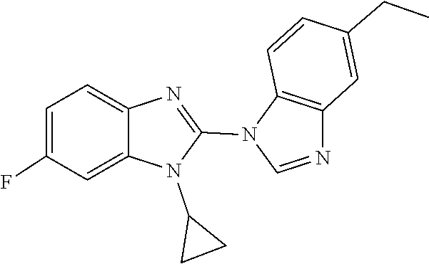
N1=C(N2C3=C(C=C(CC)C=C3)N=C2)N(C2CC2)C2=CC(F)=CC=C12
